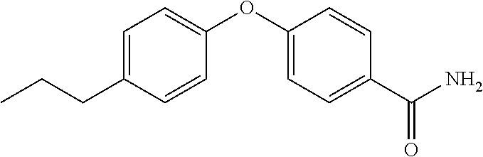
C1=C(CCC)C=CC(OC2=CC=C(C(N)=O)C=C2)=C1
